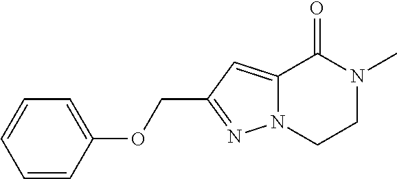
C1=CC(OCC2=NN3C(=C2)C(=O)N(C)CC3)=CC=C1
